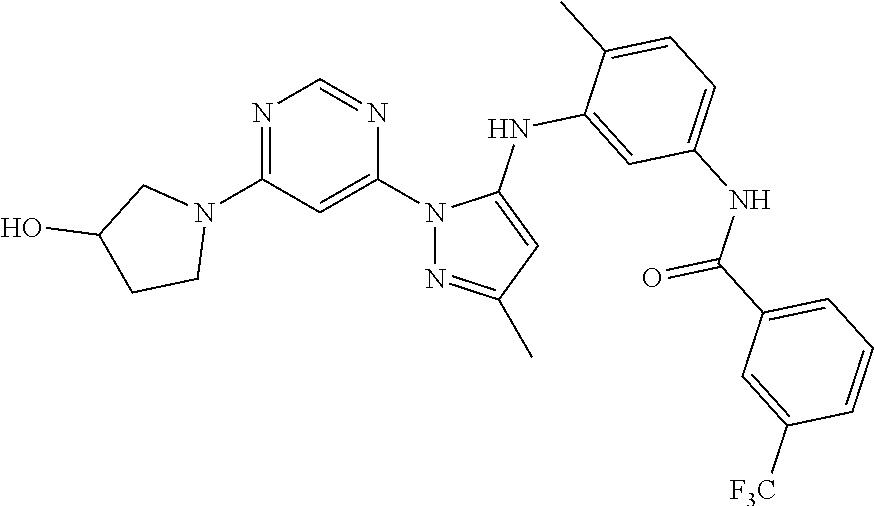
N1=C(N2CC(O)CC2)C=C(N2N=C(C)C=C2NC2=CC(NC(C3=CC=CC([F3C])=C3)=O)=CC=C2C)N=C1
